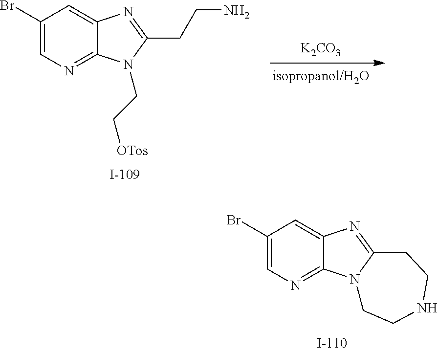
[K2CO3].C1(Br)=CN=C2C(=C1)N=C(CCN)N2CC[OTos].C1(Br)=CN=C2C(=C1)N=C1N2CCNCC1
